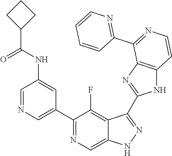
C1=NC=C(C2=NC=C3C(=C2F)C(C2=NC4=C(N2)C=CN=C4C2=NC=CC=C2)=NN3)C=C1NC(C1CCC1)=O
